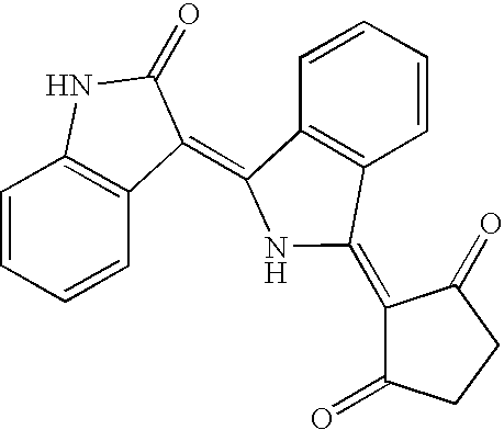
C1=CC=CC2=C1NC(=O)C2=C1C2=C(C=CC=C2)C(=C2C(=O)CCC2=O)N1
